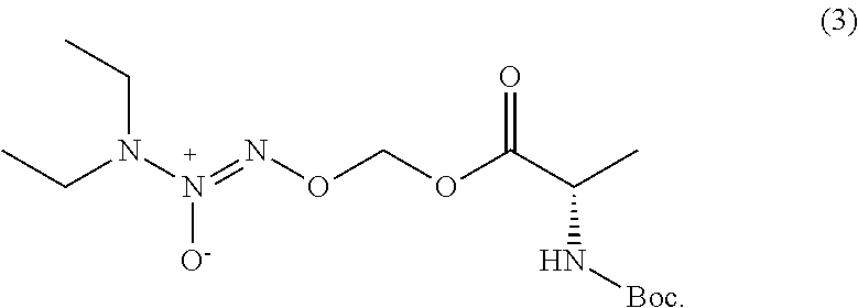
CCN(N(=NOCOC(C(C)N[Boc])=O)[O-])CC
